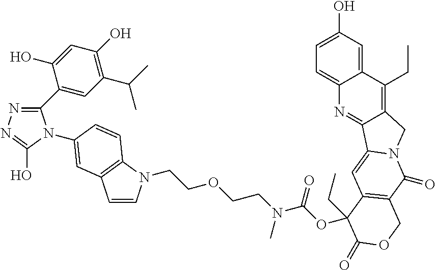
C12=CC(O)=CC=C1N=C1C(=C2CC)CN2C1=CC1=C(C2=O)COC(=O)C1(OC(N(CCOCCN1C=CC2=C1C=CC(N1C(C3=CC(C(C)C)=C(O)C=C3O)=NN=C1O)=C2)C)=O)CC
